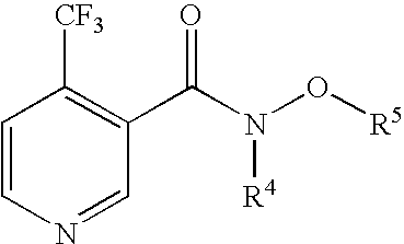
C1=CN=CC(C(N(O[R5])[R4])=O)=C1[CF3]
